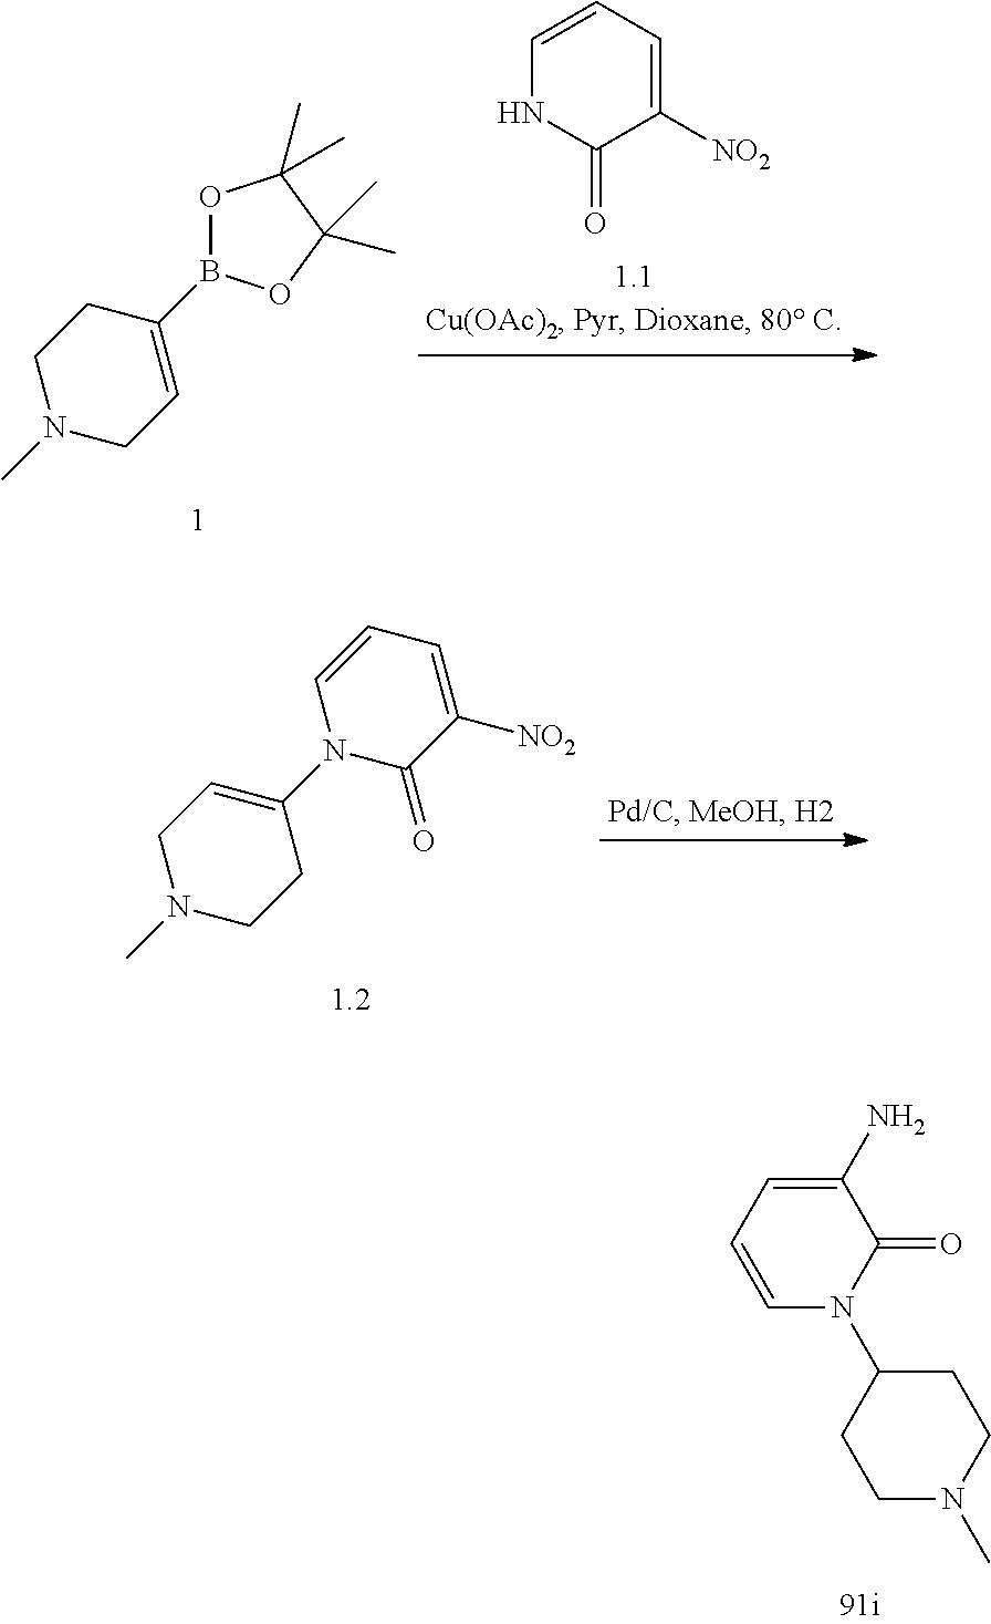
O1B(C2=CCN(C)CC2)OC(C)(C)C1(C)C.C1=CC=C([NO2])C(=O)N1.N1(C2=CCN(C)CC2)C(=O)C([NO2])=CC=C1.C1(N)=CC=CN(C2CCN(C)CC2)C1=O
